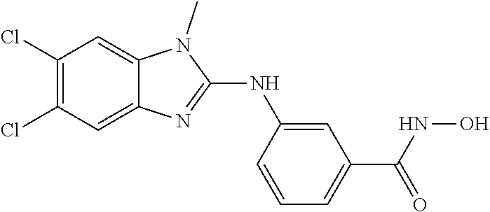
C1(Cl)=C(Cl)C=C2C(=C1)N(C)C(NC1=CC(C(=O)NO)=CC=C1)=N2
